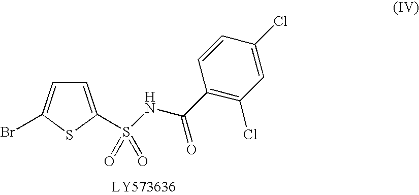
C1=C(Cl)C=CC(C(=O)NS(=O)(=O)C2=CC=C(Br)S2)=C1Cl
